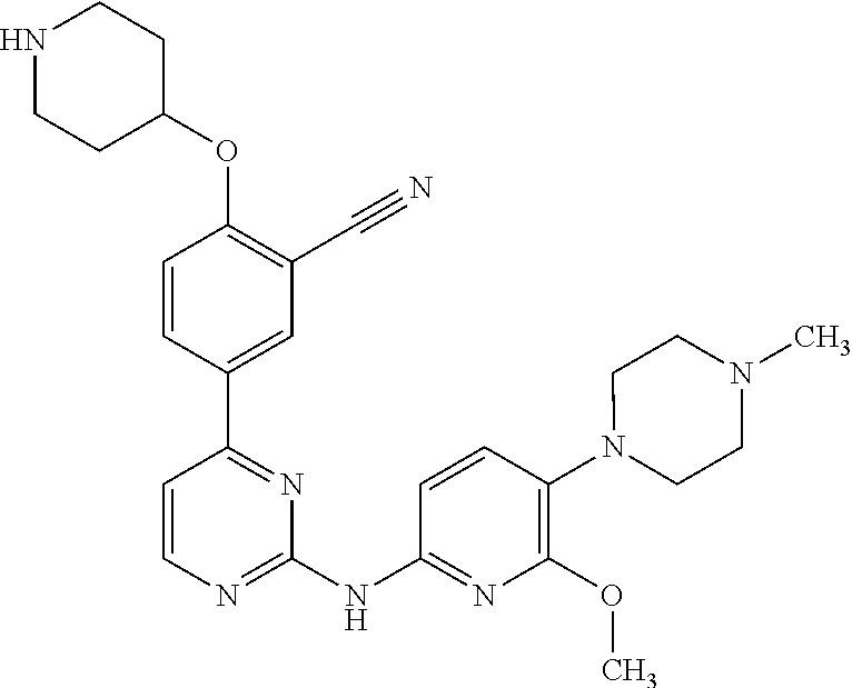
C1=CC(C2=NC(NC3=NC(OC)=C(N4CCN(C)CC4)C=C3)=NC=C2)=CC(C#N)=C1OC1CCNCC1
